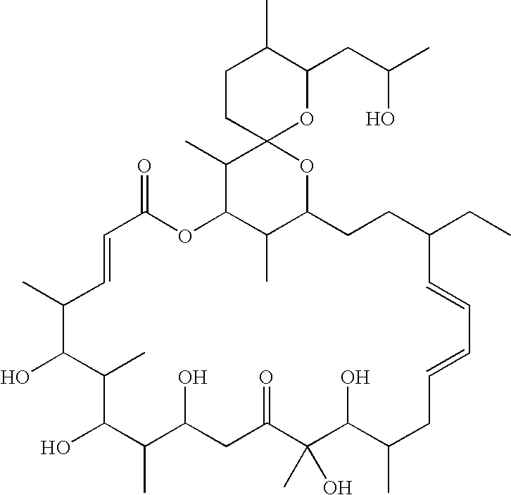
C1CC2(OC(CC(C)O)C1C)C(C)C1C(C)C(O2)CCC(CC)C=CC=CCC(C)C(O)C(O)(C)C(=O)CC(O)C(C)C(O)C(C)C(O)C(C)C=CC(=O)O1
